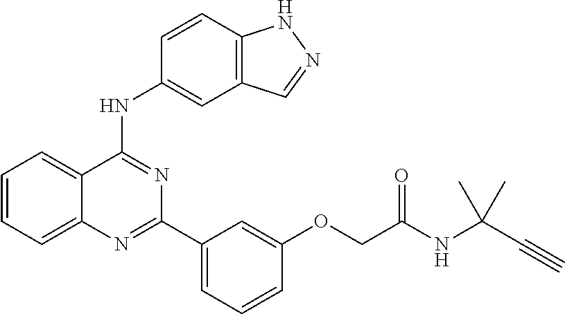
C1=CC=C2C(=C1)C(NC1=CC3=C(C=C1)NN=C3)=NC(C1=CC=CC(OCC(NC(C#C)(C)C)=O)=C1)=N2
